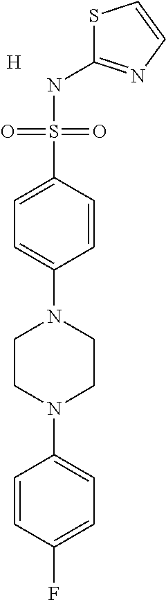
C1=CC(F)=CC=C1N1CCN(C2=CC=C(S(NC3=NC=CS3)(=O)=O)C=C2)CC1.[H]
